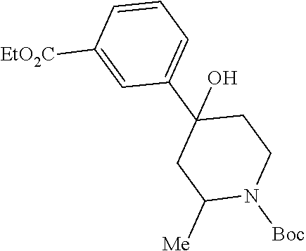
[EtO2C]C1=CC(C2(O)CC([Me])N([Boc])CC2)=CC=C1
